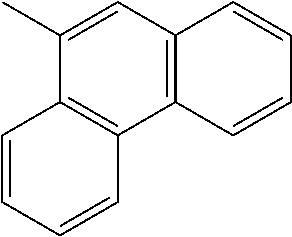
C12=C(C3=C(C=C1C)C=CC=C3)C=CC=C2
